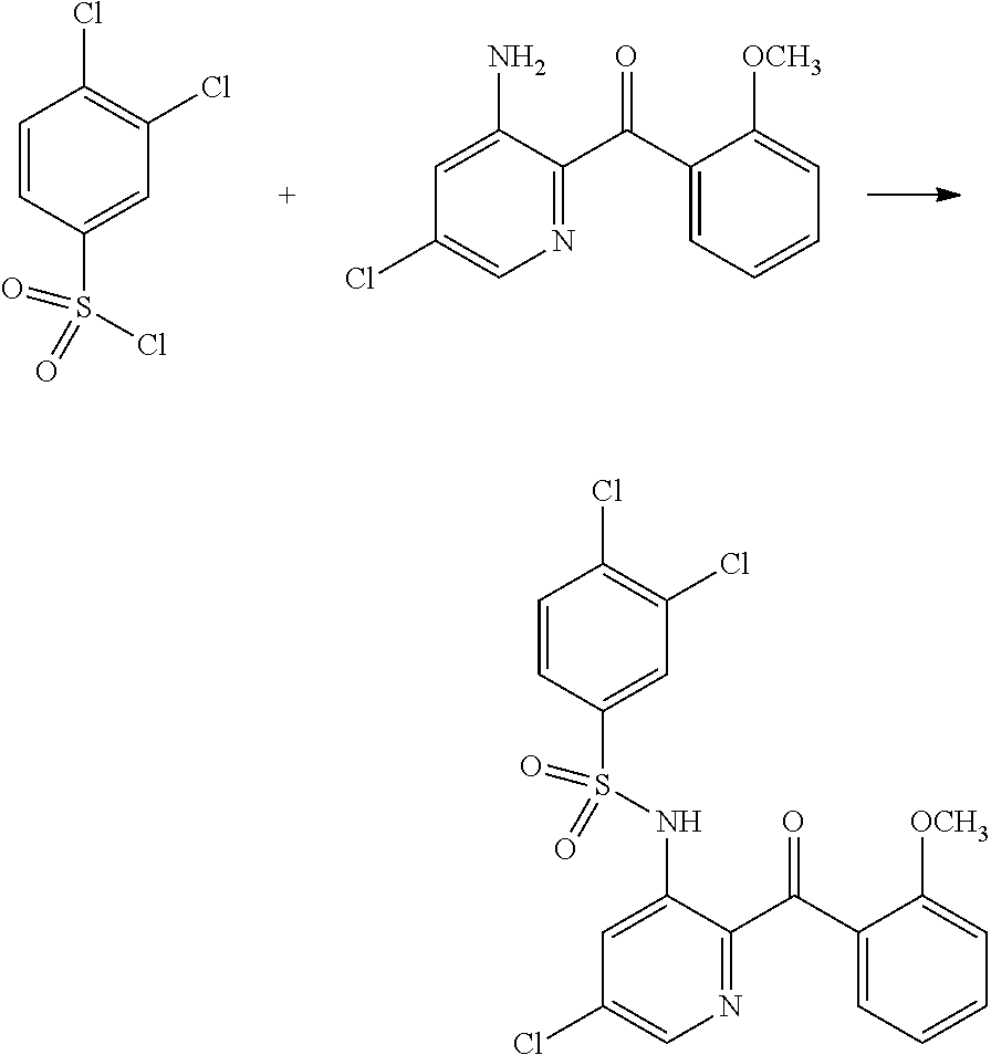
C1=CC(S(=O)(Cl)=O)=CC(Cl)=C1Cl.N1=C(C(C2=CC=CC=C2[OCH3])=O)C(N)=CC(Cl)=C1.N1=C(C(C2=CC=CC=C2[OCH3])=O)C(NS(C2=CC(Cl)=C(Cl)C=C2)(=O)=O)=CC(Cl)=C1
